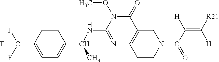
C1=CC(C(F)(F)F)=CC=C1C(NC1=NC2=C(C(=O)N1OC)CN(C(C(=C([R21])[H])[H])=O)CC2)C
